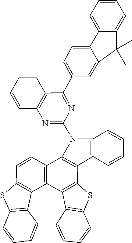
N1=C(N2C3=C(C4=C2C=CC=C4)C2=C(C4=C3C=CC3=C4C4=C(C=CC=C4)S3)C3=C(C=CC=C3)S2)N=C(C2=CC=C3C(=C2)C(C)(C)C2=CC=CC=C32)C2=C1C=CC=C2
